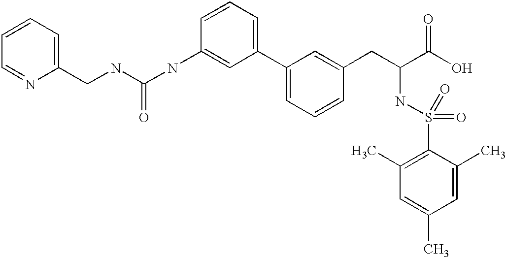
C(NC(NC1=CC(C2=CC=CC(CC(C(O)=O)NS(=O)(=O)C3=C(C)C=C(C)C=C3C)=C2)=CC=C1)=O)C1=CC=CC=N1
